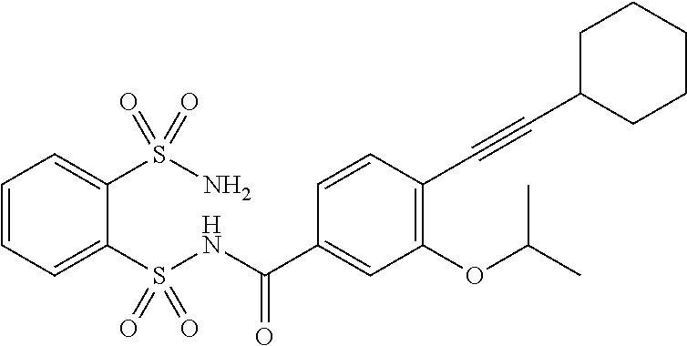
C1=CC=C(S(NC(C2=CC(OC(C)C)=C(C#CC3CCCCC3)C=C2)=O)(=O)=O)C(S(N)(=O)=O)=C1
